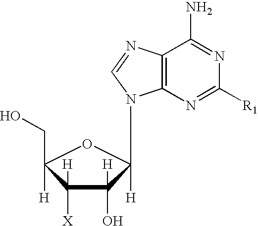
C1([H])(O)C([X])([H])C([H])(CO)OC1([H])N1C2=C(C(N)=NC([R1])=N2)N=C1
